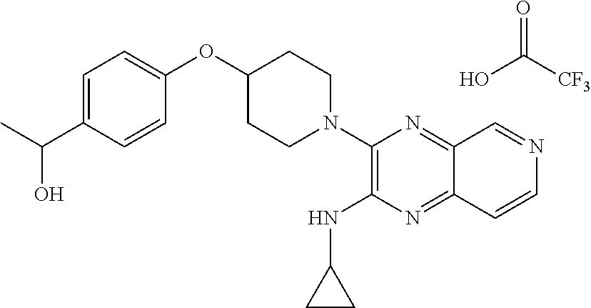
C1=C(C(C)O)C=CC(OC2CCN(C3=C(NC4CC4)N=C4C(=N3)C=NC=C4)CC2)=C1.OC([CF3])=O
